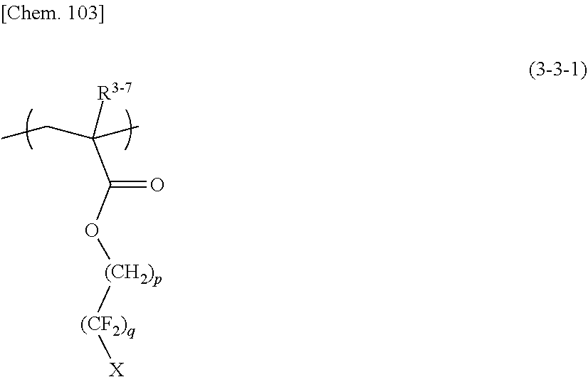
CCC(C)([R3-7])C(O[(CH2)p][(CF2)q][X])=O
